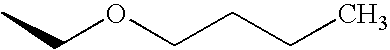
CCOCCCC
